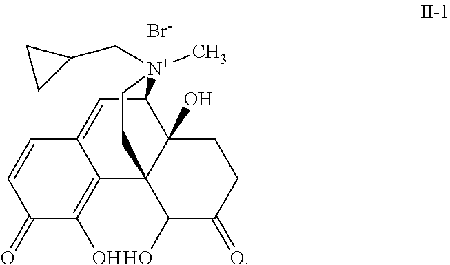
C12=CC3C4(O)C(C1=C(O)C(=O)C=C2)(C(O)C(=O)CC4)CC[N+]3(C)CC1CC1.[Br-]
